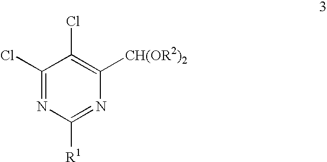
C1(Cl)=NC([R1])=NC([CH(OR2)2])=C1Cl
